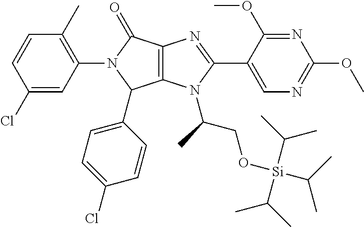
C12=C(N(C(C)CO[Si](C(C)C)(C(C)C)C(C)C)C(C3=CN=C(OC)N=C3OC)=N1)C(C1=CC=C(Cl)C=C1)N(C1=C(C)C=CC(Cl)=C1)C2=O
